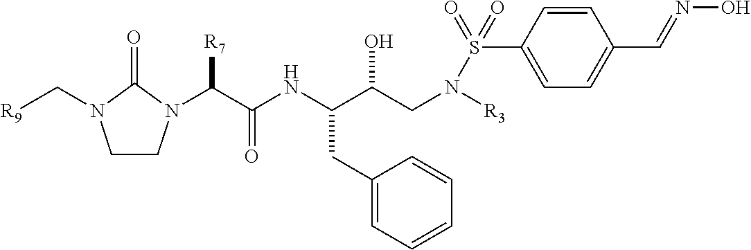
C1CN(C(C(NC(C(CN([R3])S(=O)(C2=CC=C(C=NO)C=C2)=O)O)CC2=CC=CC=C2)=O)[R7])C(=O)N1C[R9]
